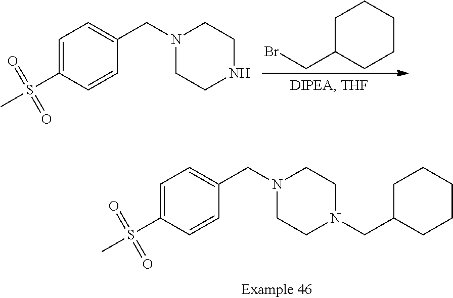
C1C(CBr)CCCC1.C1(CN2CCNCC2)=CC=C(S(C)(=O)=O)C=C1.C1(CN2CCN(CC3CCCCC3)CC2)=CC=C(S(C)(=O)=O)C=C1
